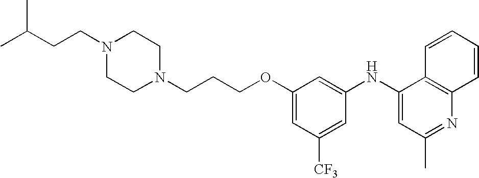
C1(NC2=CC(C)=NC3=C2C=CC=C3)=CC(OCCCN2CCN(CCC(C)C)CC2)=CC([CF3])=C1
